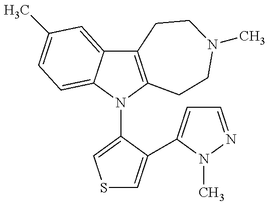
C12=C(N(C3=CSC=C3C3=CC=NN3C)C3=CC=C(C)C=C13)CCN(C)CC2
